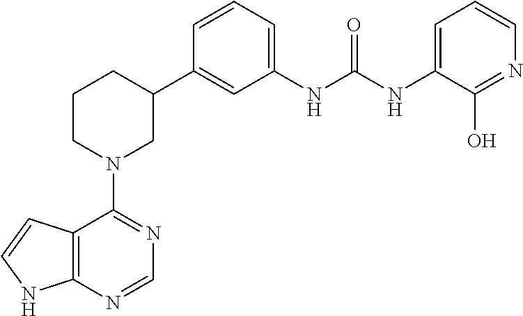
C12=C(N=CN=C1N1CC(C3=CC(NC(NC4=CC=CN=C4O)=O)=CC=C3)CCC1)NC=C2
